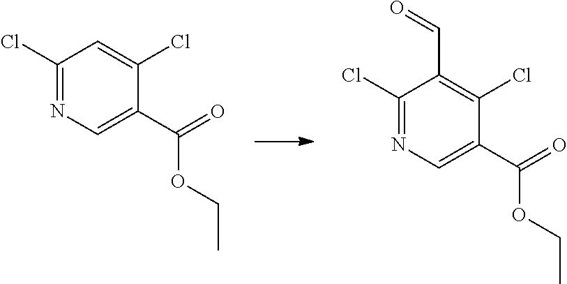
C1(C(=O)OCC)=CN=C(Cl)C=C1Cl.C1(C(=O)OCC)=CN=C(Cl)C(C=O)=C1Cl
